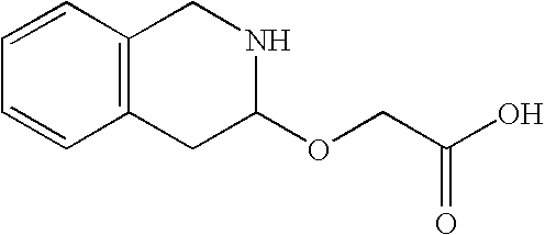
C12=C(C=CC=C1)CNC(OCC(O)=O)C2
